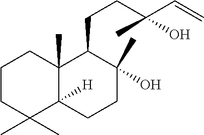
C1CC(C)(C)C2([H])C(C)(C1)C(CCC(C=C)(C)O)C(C)(O)CC2
